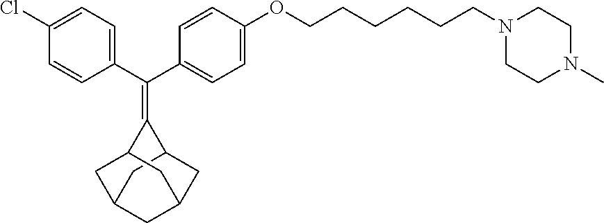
C1(Cl)=CC=C(C(C2=CC=C(OCCCCCCN3CCN(C)CC3)C=C2)=C2C3CC4CC(CC2C4)C3)C=C1
